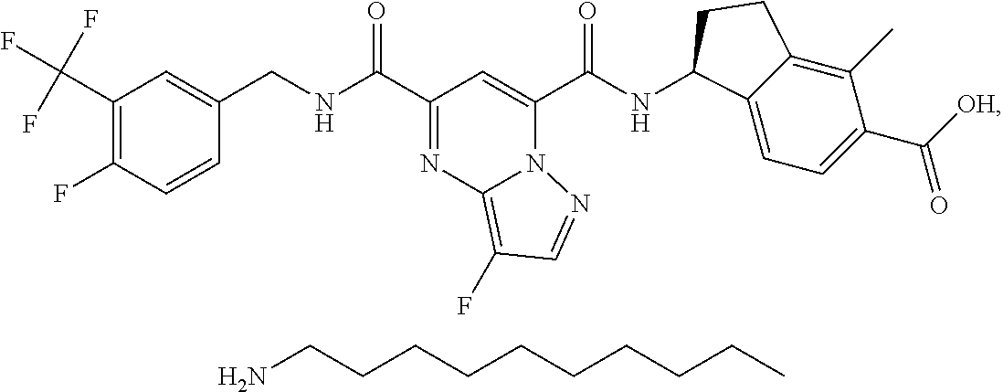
C1(C(F)(F)F)=C(F)C=CC(CNC(C2=NC3=C(F)C=NN3C(C(NC3C4=CC=C(C([OH])=O)C(C)=C4CC3)=O)=C2)=O)=C1.NCCCCCCCCCC
